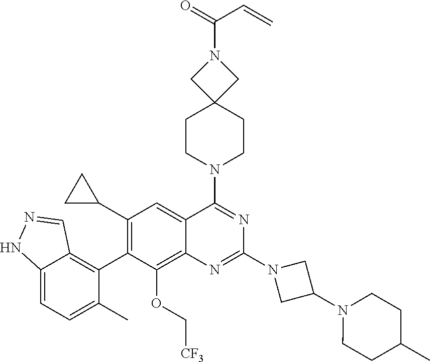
C12=CC=C(C)C(C3=C(C4CC4)C=C4C(=C3OC[CF3])N=C(N3CC(N5CCC(C)CC5)C3)N=C4N3CCC4(CC3)CN(C(C=C)=O)C4)=C1C=NN2
